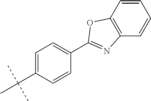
C1(C2=NC3=C(C=CC=C3)O2)=CC=C(C(C)(C)C)C=C1
